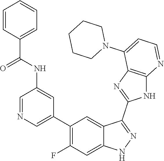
C1=NC=C(C2=C(F)C=C3C(=C2)C(C2=NC4=C(N2)N=CC=C4N2CCCCC2)=NN3)C=C1NC(C1=CC=CC=C1)=O
